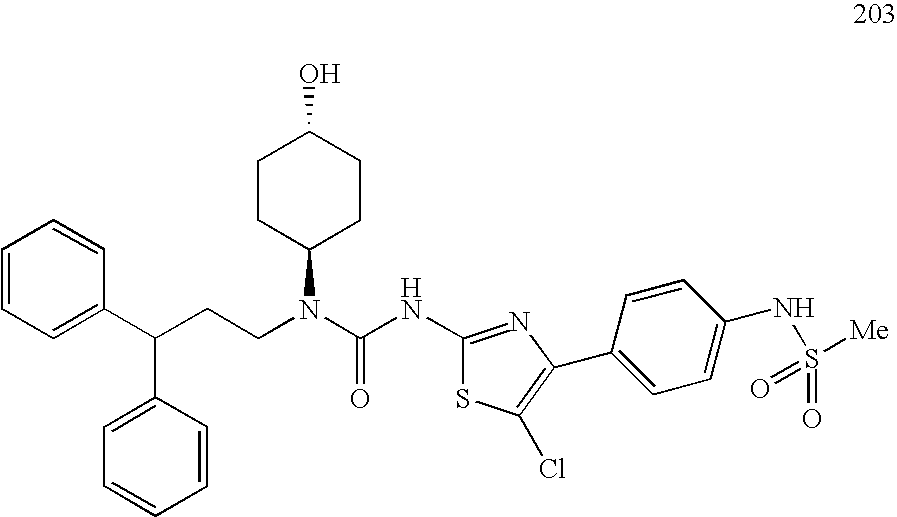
C1=CC=C(C(C2=CC=CC=C2)CCN(C(NC2=NC(C3=CC=C(NS([Me])(=O)=O)C=C3)=C(Cl)S2)=O)C2CCC(O)CC2)C=C1
